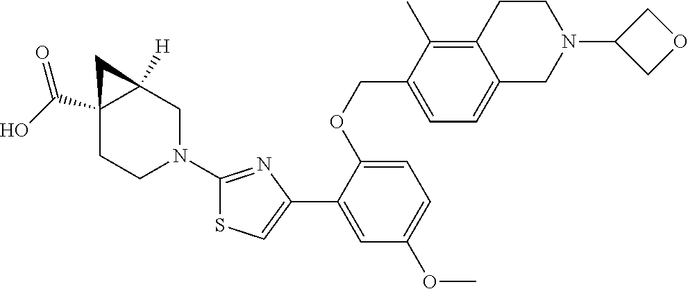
C1=C(OCC2=CC=C3C(=C2C)CCN(C2COC2)C3)C(C2=CSC(N3CC4([H])C(C(O)=O)(CC3)C4)=N2)=CC(OC)=C1
